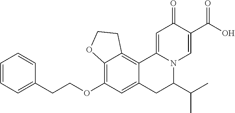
C1=CC=C(CCOC2=C3C(=C4C(=C2)CC(C(C)C)N2C4=CC(=O)C(C(O)=O)=C2)CCO3)C=C1
